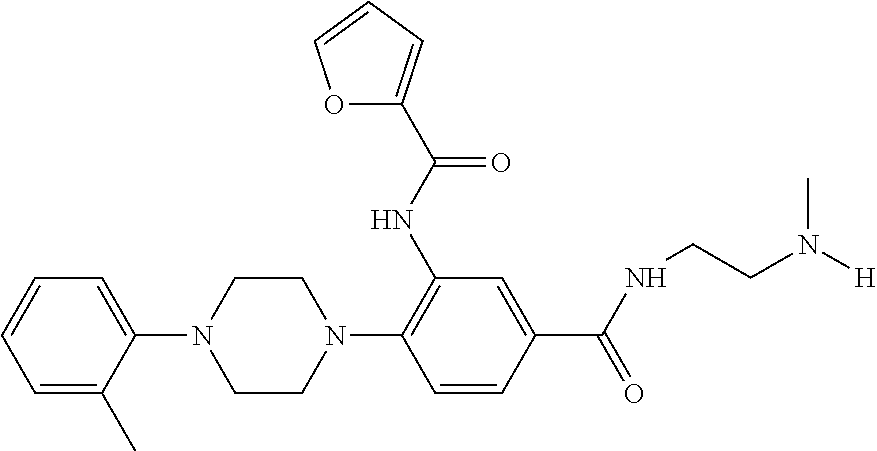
C1=C(C)C(N2CCN(C3=C(NC(=O)C4=CC=CO4)C=C(C(NCCN([H])C)=O)C=C3)CC2)=CC=C1
